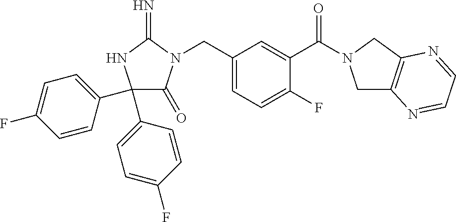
C1(C2=CC=C(F)C=C2)(C2=CC=C(F)C=C2)C(=O)N(CC2=CC=C(F)C(C(=O)N3CC4=C(C3)N=CC=N4)=C2)C(=N)N1
